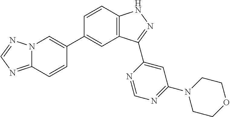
C1=CC2=C(C=C1C1=CN3C(=NC=N3)C=C1)C(C1=CC(N3CCOCC3)=NC=N1)=NN2
